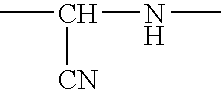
CC(NC)[CN]
